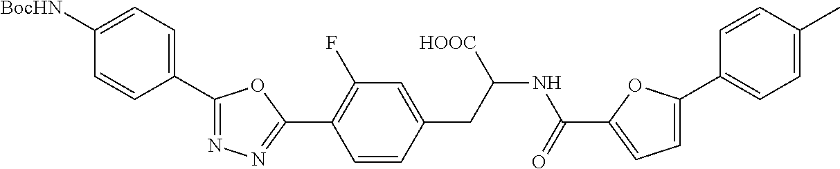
C1=CC(CC(NC(C2=CC=C(C3=CC=C(C)C=C3)O2)=O)[HOOC])=CC(F)=C1C1=NN=C(C2=CC=C([BocHN])C=C2)O1
